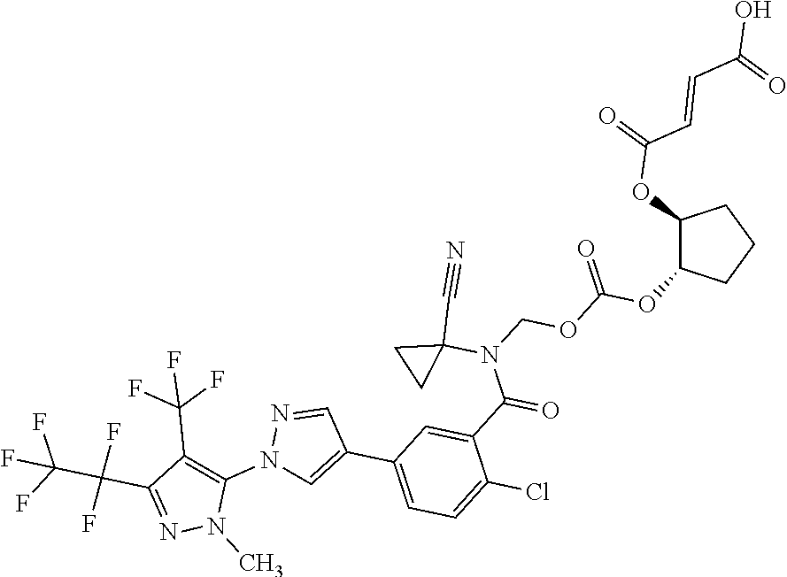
N1=C(C(F)(C(F)(F)F)F)C(C(F)(F)F)=C(N2C=C(C3=CC=C(Cl)C(C(N(COC(=O)OC4C(OC(=O)C=CC(=O)O)CCC4)C4(C#N)CC4)=O)=C3)C=N2)N1C
